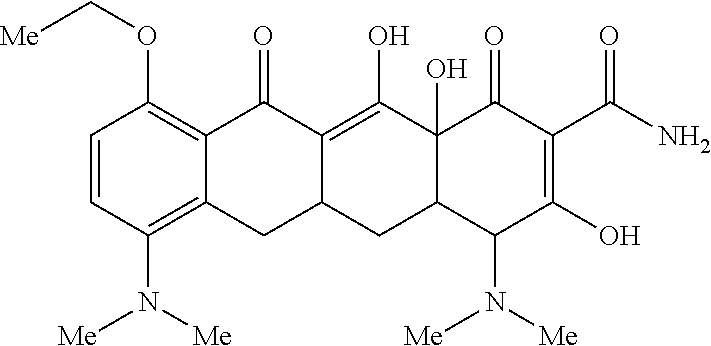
C1=CC(N([Me])[Me])=C2C(=C1OC[Me])C(=O)C1=C(O)C3(O)C(CC1C2)C(N([Me])[Me])C(O)=C(C(N)=O)C3=O
